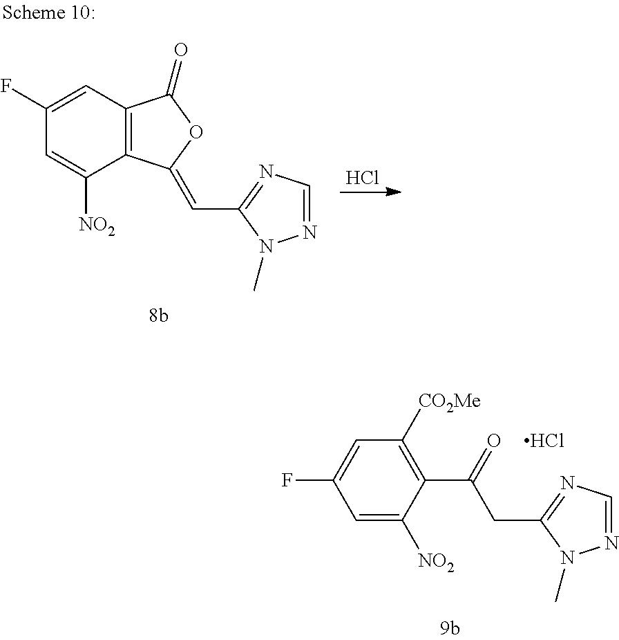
Cl.N1=CN=C(C=C2C3=C(C(=O)O2)C=C(F)C=C3[NO2])N1C.N1=CN=C(CC(C2=C([CO2Me])C=C(F)C=C2[NO2])=O)N1C.Cl
